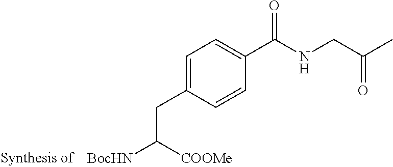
C1=C(CC([COOMe])[BocHN])C=CC(C(NCC(C)=O)=O)=C1
